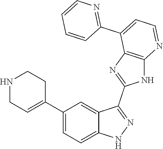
C1(C2=CC=C3C(=C2)C(C2=NC4=C(N2)N=CC=C4C2=NC=CC=C2)=NN3)=CCNCC1
